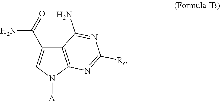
[A]N1C2=C(C(N)=NC([Rc])=N2)C(C(N)=O)=C1
